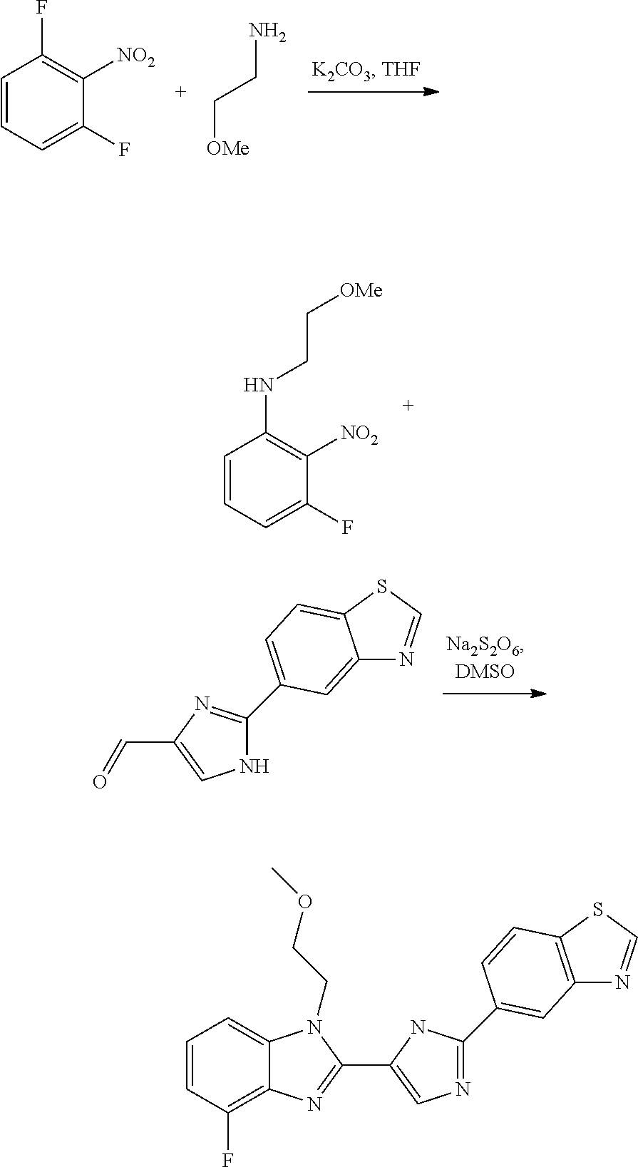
C1=CC=C(F)C([NO2])=C1NCC[OMe].C12=CC(C3=NC(C=O)=CN3)=CC=C1SC=N2.C1=CC=C(F)C([NO2])=C1F.NCC[OMe].C12=C(SC=N1)C=CC(C1=NC=C(C3=NC4=C(F)C=CC=C4N3CCOC)N1)=C2
